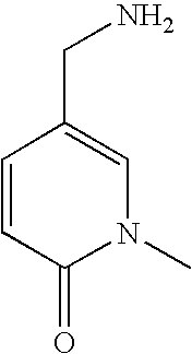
N1(C)C=C(CN)C=CC1=O
